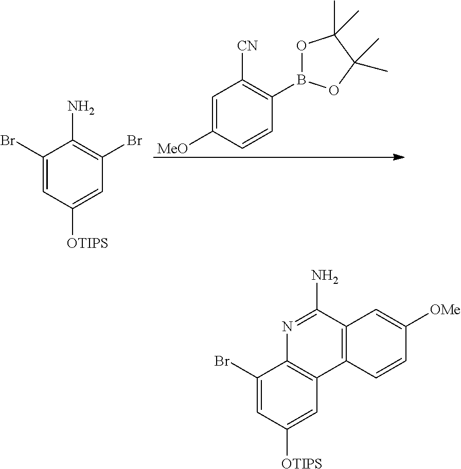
C1=C([MeO])C=CC(B2OC(C)(C)C(C)(C)O2)=C1[CN].C1(Br)=CC([OTIPS])=CC(Br)=C1N.C1(Br)=CC([OTIPS])=CC2=C1N=C(N)C1=C2C=CC([OMe])=C1
